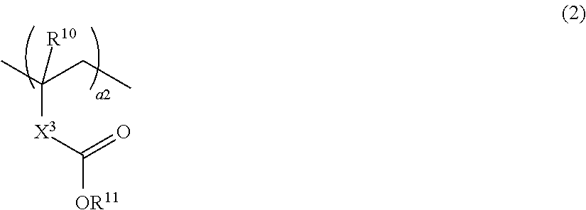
CC(CC)([R10])[X3]C(=O)[OR11]
